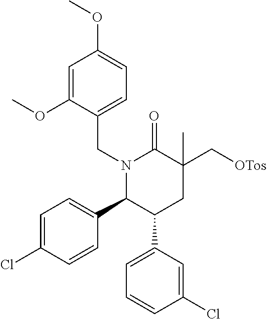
N1(CC2=CC=C(OC)C=C2OC)C(C2=CC=C(Cl)C=C2)C(C2=CC=CC(Cl)=C2)CC(C[OTos])(C)C1=O
